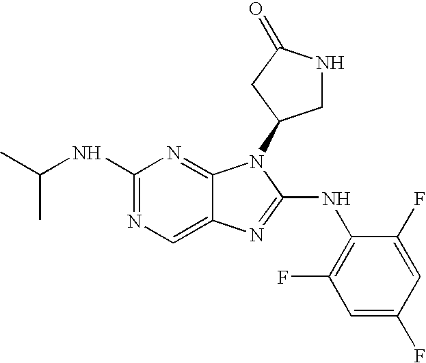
N1=C(NC(C)C)N=C2C(=C1)N=C(NC1=C(F)C=C(F)C=C1F)N2C1CNC(=O)C1
